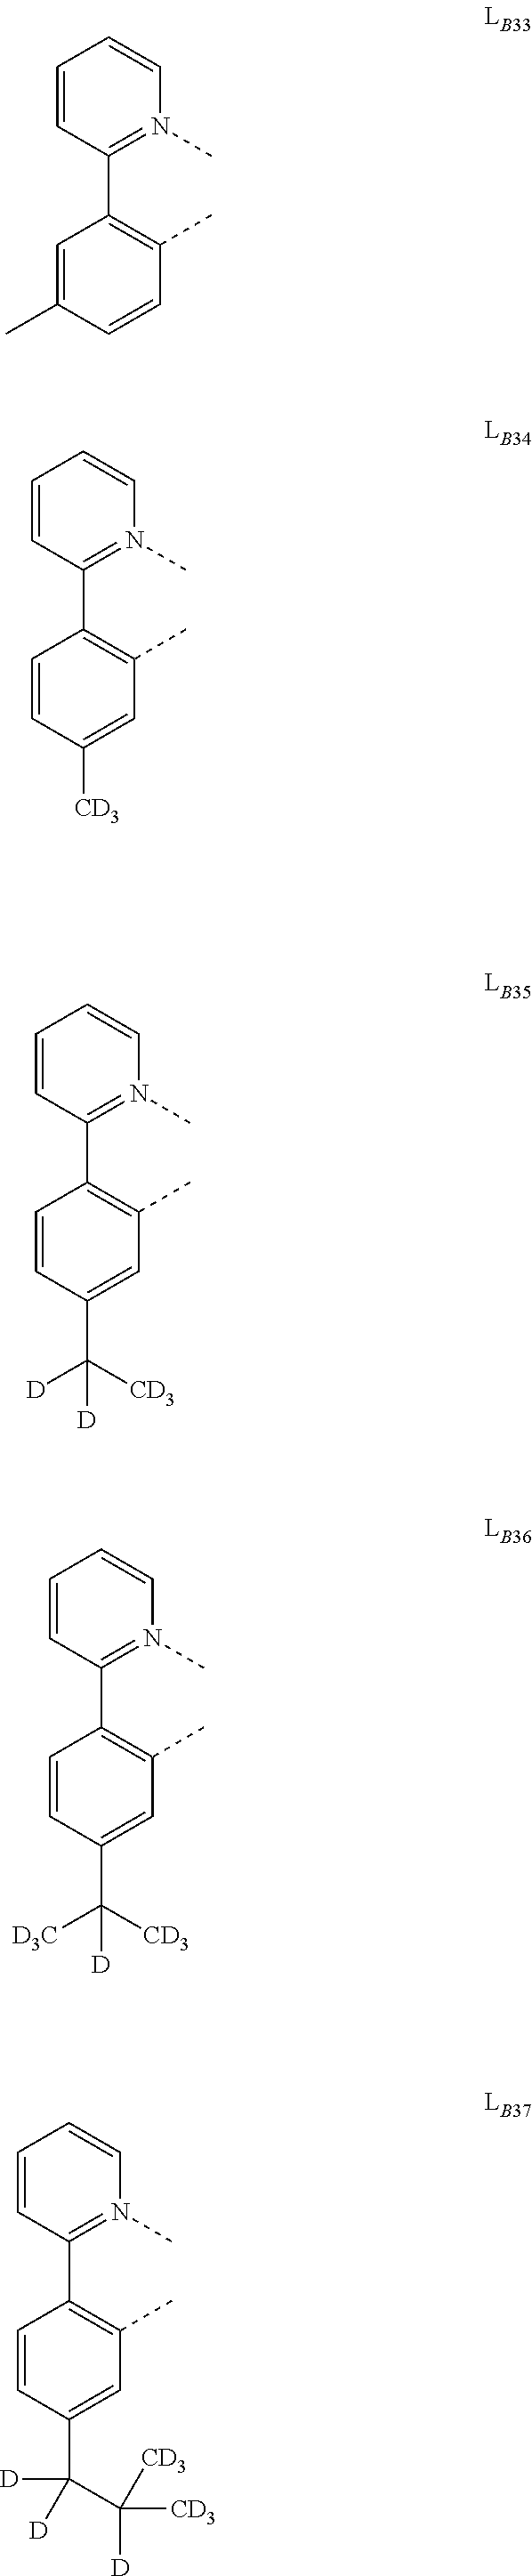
C1=CC(C2=C(C)C=C(C([CD3])([D])[D])C=C2)=N(C)C=C1.C1=CC(C2=C(C)C=C([CD3])C=C2)=N(C)C=C1.C1=CC(C2=C(C)C=CC(C)=C2)=N(C)C=C1.C1=CC(C2=C(C)C=C(C([CD3])([D3C])[D])C=C2)=N(C)C=C1.C1=CC(C2=C(C)C=C(C(C([CD3])([D])[CD3])([D])[D])C=C2)=N(C)C=C1
